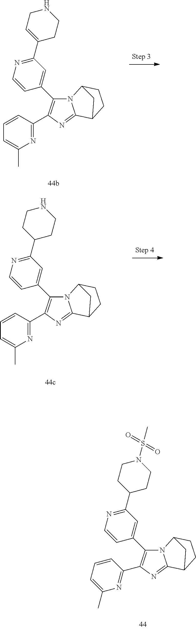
N12C(=NC(C3=NC(C)=CC=C3)=C1C1=CC(C3CCN(S(=O)(=O)C)CC3)=NC=C1)C1CCC2C1.N12C(=NC(C3=NC(C)=CC=C3)=C1C1=CC(C3=CCNCC3)=NC=C1)C1CCC2C1.N12C(=NC(C3=NC(C)=CC=C3)=C1C1=CC(C3CCNCC3)=NC=C1)C1CCC2C1
